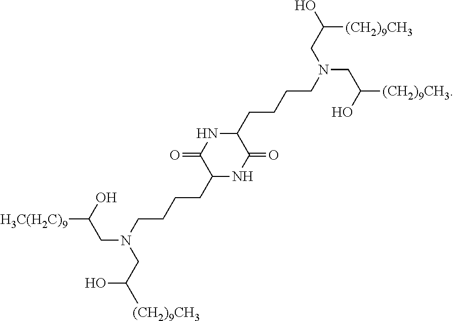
[H3C(H2C)9]C(O)CN(CC([(CH2)9CH3])O)CCCCC1NC(=O)C(CCCCN(CC([(CH2)9CH3])O)CC(O)[(CH2)9CH3])NC1=O
